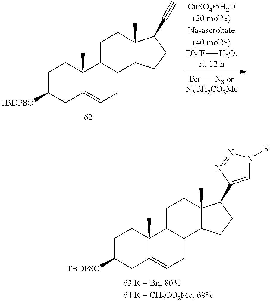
C1C([TBDPSO])CC2=CCC3C(C2(C)C1)CCC1(C)C3CCC1C1=CN([R])N=N1.C1C([TBDPSO])CC2=CCC3C(C2(C)C1)CCC1(C)C3CCC1C#C.[DMF][H2O].[Bn][N3].[N3CH2CO2Me]
